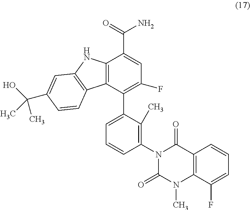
C12=C(C(C3=CC=CC(N4C(=O)N(C)C5=C(C4=O)C=CC=C5F)=C3C)=C(F)C=C1C(=O)N)C1=C(N2)C=C(C(O)(C)C)C=C1
